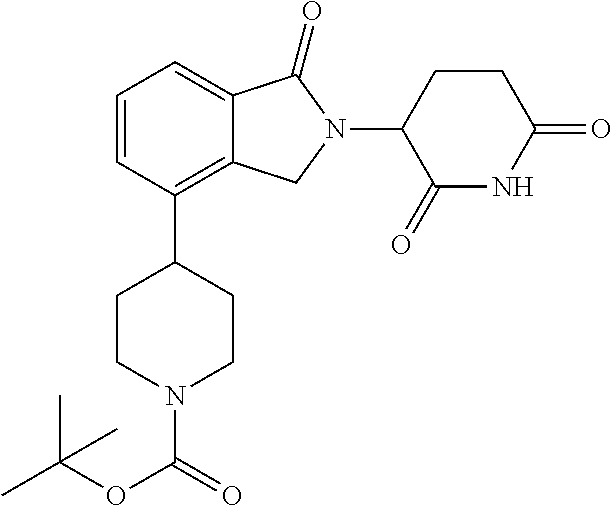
C12=C(C3CCN(C(OC(C)(C)C)=O)CC3)C=CC=C1C(=O)N(C1C(=O)NC(=O)CC1)C2
